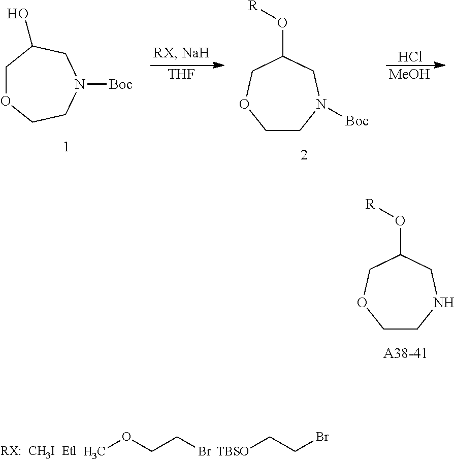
C1OCCN([Boc])CC1O.[THF].C1CN([Boc])CC(O[R])CO1.[MeOH].Cl.C1CNCC(O[R])CO1.[RX:].[CH3I].COCCBr.[TBSO]CCBr
